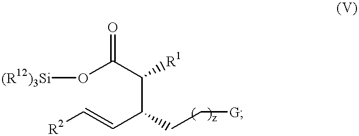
[(R12)3Si]OC(C(C(C=C[R2])CC[G])[R1])=O
